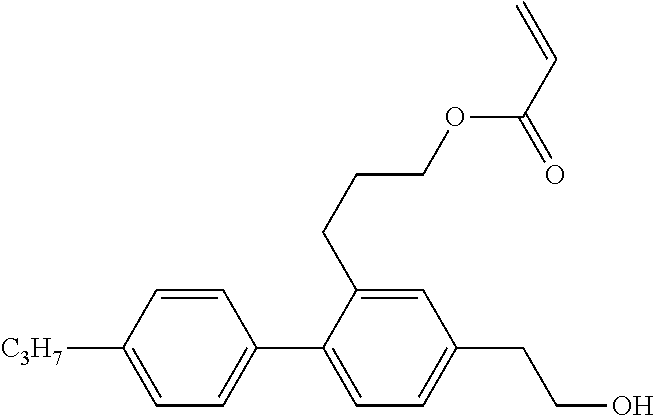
C1=CC([C3H7])=CC=C1C1=CC=C(CCO)C=C1CCCOC(C=C)=O
